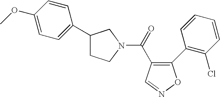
C1(C2=C(Cl)C=CC=C2)=C(C(=O)N2CCC(C3=CC=C(OC)C=C3)C2)C=NO1
